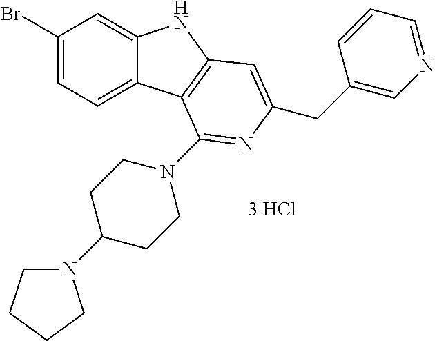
C1(Br)=CC=C2C(=C1)NC1=C2C(N2CCC(N3CCCC3)CC2)=NC(CC2=CN=CC=C2)=C1
